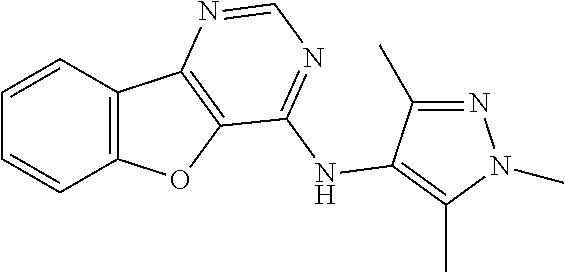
C1=CC2=C(C=C1)OC1=C2N=CN=C1NC1=C(C)N(C)N=C1C
